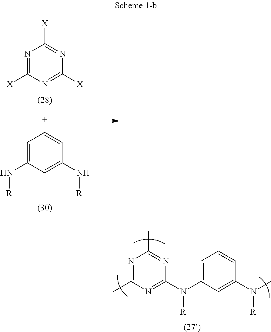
N(C1=NC(C)=NC(C)=N1)(C1=CC=CC(N(C)[R])=C1)[R].C1=C(N[R])C=C(N[R])C=C1.N1=C([X])N=C([X])N=C1[X]
